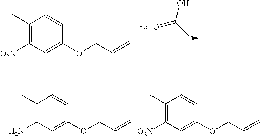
C(O)(C)=O.[Fe].C1(C)=C([O2N])C=C(OCC=C)C=C1.C1(C)=C(N)C=C(OCC=C)C=C1.C1(C)=C([O2N])C=C(OCC=C)C=C1
